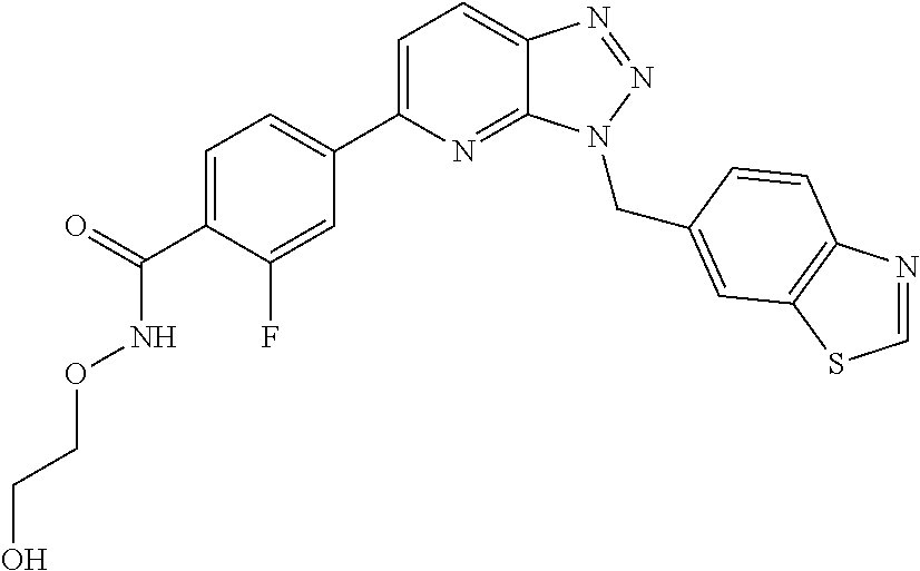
C1=C(C2=CC=C(C(=O)NOCCO)C(F)=C2)N=C2C(=C1)N=NN2CC1=CC2=C(N=CS2)C=C1
